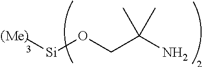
[Me][Si]OCC(N)(C)C
